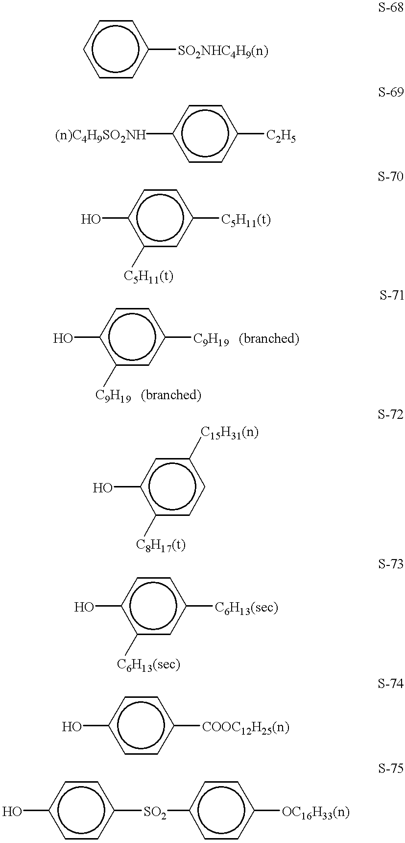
c1cc([SO2NHC4H9(n)])ccc1.[(n)C4H9SO2NH]c1ccc([C2H5])cc1.Oc1c([C5H11(t)])cc([C5H11(t)])cc1.Oc1c([C9H19])cc([C9H19])cc1.Oc1c([C8H17(t)])ccc([C15H31(n)])c1.c1([C6H13(sec)])cc([C6H13(sec)])ccc1O.c1cc([COOC12H25(n)])ccc1O.c1cc([SO2]c2ccc([OC16H33(n)])cc2)ccc1O
